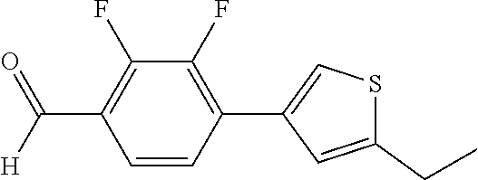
C1=CC(C2=CSC(CC)=C2)=C(F)C(F)=C1C(=O)[H]
